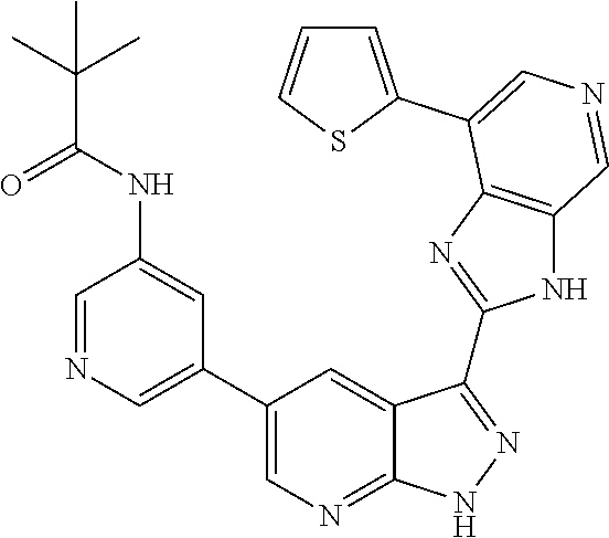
C1=NC=C(C2=CN=C3C(=C2)C(C2=NC4=C(N2)C=NC=C4C2=CC=CS2)=NN3)C=C1NC(C(C)(C)C)=O
